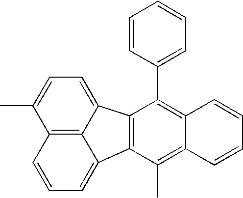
C12=C3C(=CC=C1C)C1=C(C(C)=C4C(=C1C1=CC=CC=C1)C=CC=C4)C3=CC=C2
